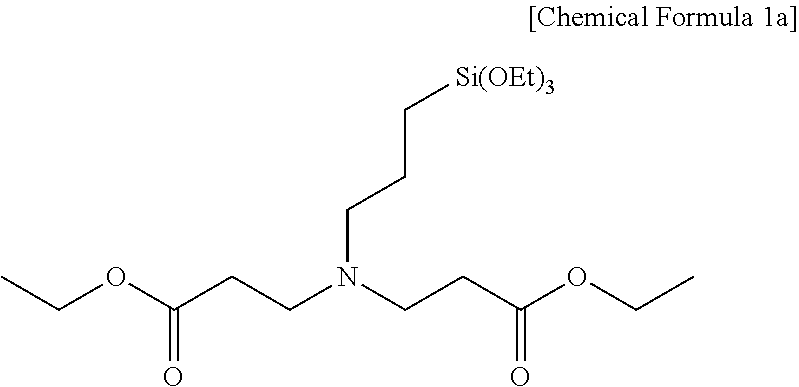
CCOC(CCN(CCC(OCC)=O)CCC[Si(OEt)3])=O
